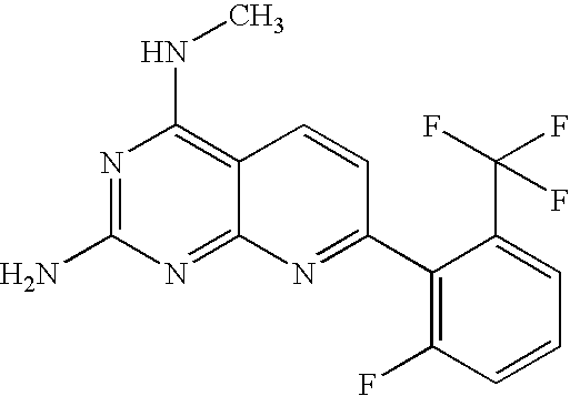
C12=NC(N)=NC(NC)=C1C=CC(C1=C(F)C=CC=C1C(F)(F)F)=N2
